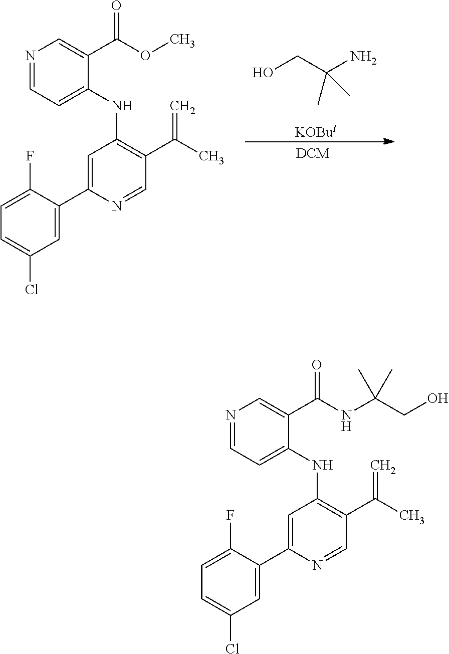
C1=C(F)C(C2=CC(NC3=CC=NC=C3C(OC)=O)=C(C(C)=C)C=N2)=CC(Cl)=C1.[KOBut].OCC(N)(C)C.C1=C(F)C(C2=CC(NC3=CC=NC=C3C(NC(CO)(C)C)=O)=C(C(C)=C)C=N2)=CC(Cl)=C1
